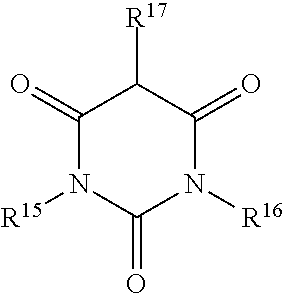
C1(=O)N([R15])C(=O)N([R16])C(=O)C1[R17]
